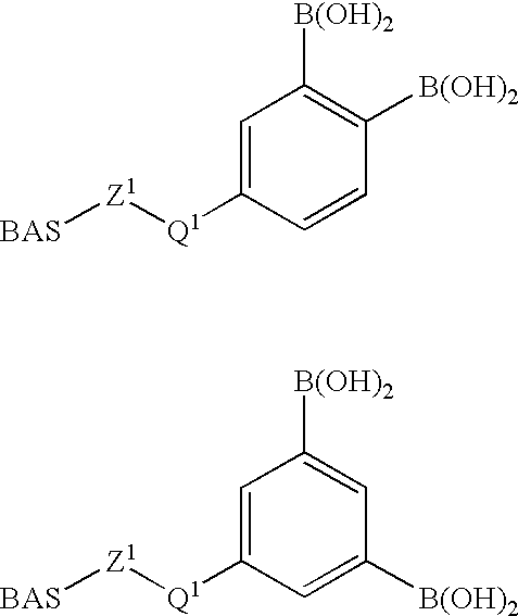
C1=C([Q1][Z1][BAS])C=CC([B(OH)2])=C1[B(OH)2].C1=C([Q1][Z1][BAS])C=C([B(OH)2])C=C1[B(OH)2]
